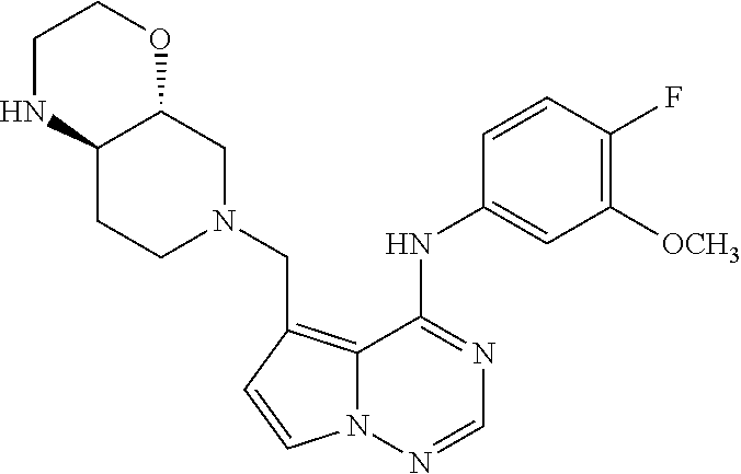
C12=C(CN3CC4C(CC3)NCCO4)C=CN1N=CN=C2NC1=CC([OCH3])=C(F)C=C1
